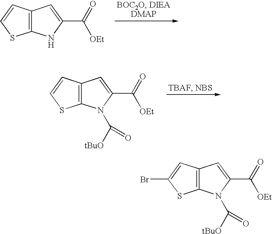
C12=C(C=CS1)C=C(C([OEt])=O)N2.C12=C(C=CS1)C=C(C([OEt])=O)N2C([tBuO])=O.C12=C(C=C(Br)S1)C=C(C([OEt])=O)N2C([tBuO])=O
